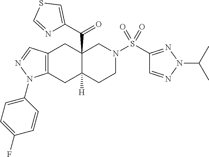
C1(S(N2CC3(C(C4=CSC=N4)=O)C([H])(CC2)CC2=C(C3)C=NN2C2=CC=C(F)C=C2)(=O)=O)=NN(C(C)C)N=C1
